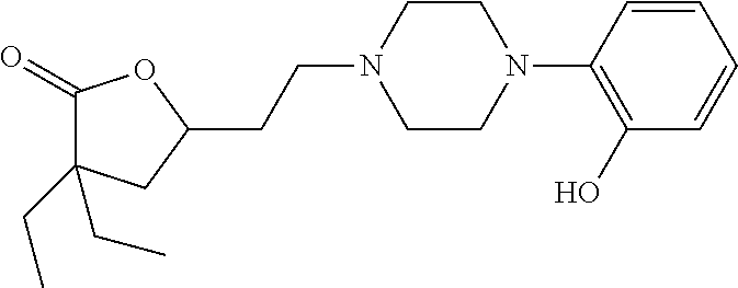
C1(=O)C(CC)(CC)CC(CCN2CCN(C3=C(O)C=CC=C3)CC2)O1
